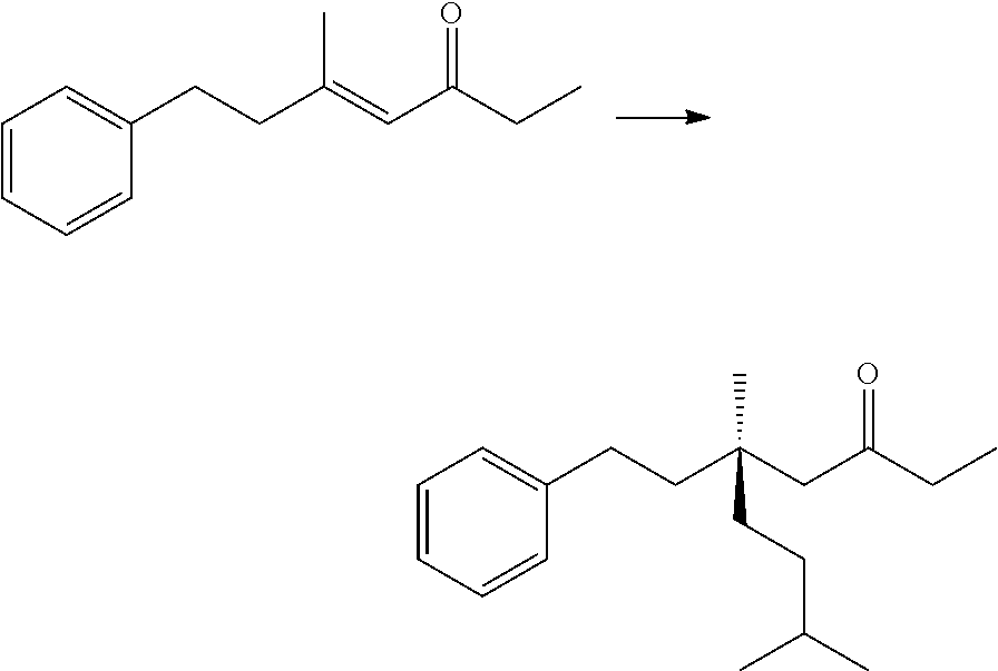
C1=CC=CC(CCC(=CC(CC)=O)C)=C1.C1=CC=CC(CCC(CC(CC)=O)(C)CCC(C)C)=C1
